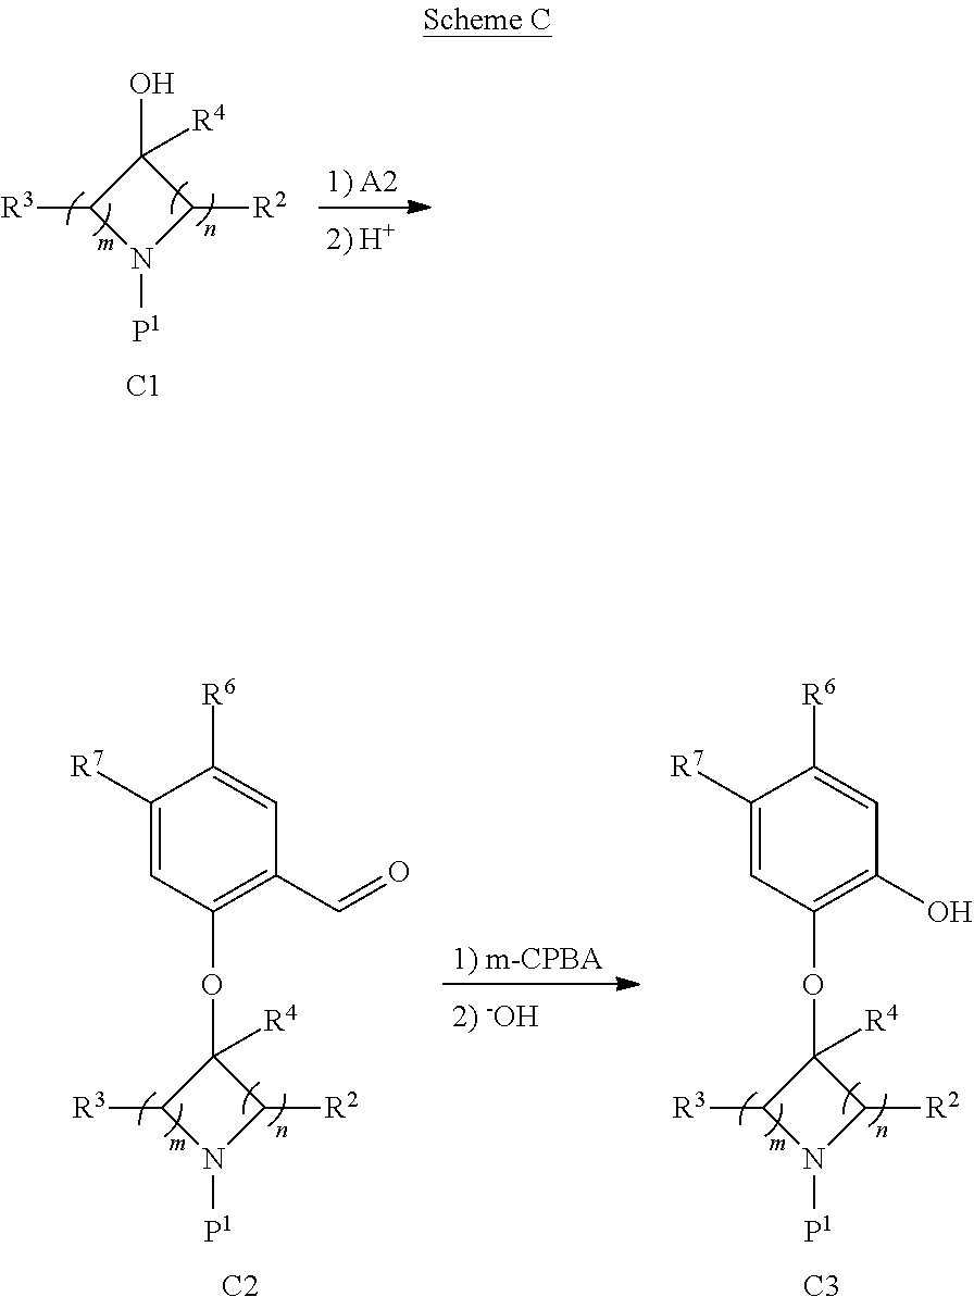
C1(O)([R4])C([R3])N([P1])C1[R2].[C1].C1(OC2=C(C=O)C=C([R6])C([R7])=C2)([R4])C([R3])N([P1])C1[R2].[C2].C1(OC2=C(O)C=C([R6])C([R7])=C2)([R4])C([R3])N([P1])C1[R2].[C3]
